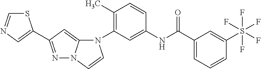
C1(C)=C(N2C3=CC(C4=CN=CS4)=NN3C=C2)C=C(NC(C2=CC=CC(S(F)(F)(F)(F)F)=C2)=O)C=C1
